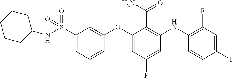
N(S(C1=CC=CC(OC2=CC(F)=CC(NC3=C(F)C=C(I)C=C3)=C2C(=O)N)=C1)(=O)=O)C1CCCCC1
